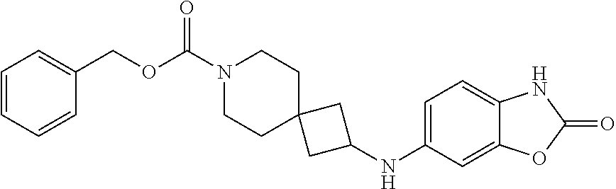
C1=CC=CC(COC(N2CCC3(CC2)CC(NC2=CC=C4C(=C2)OC(=O)N4)C3)=O)=C1
